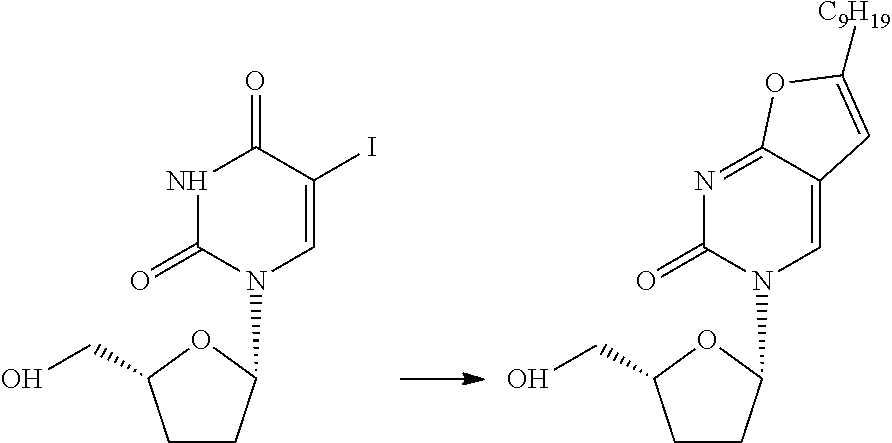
C1CC(N2C=C(I)C(=O)NC2=O)OC1CO.C1CC(N2C=C3C(=NC2=O)OC([C9H19])=C3)OC1CO
